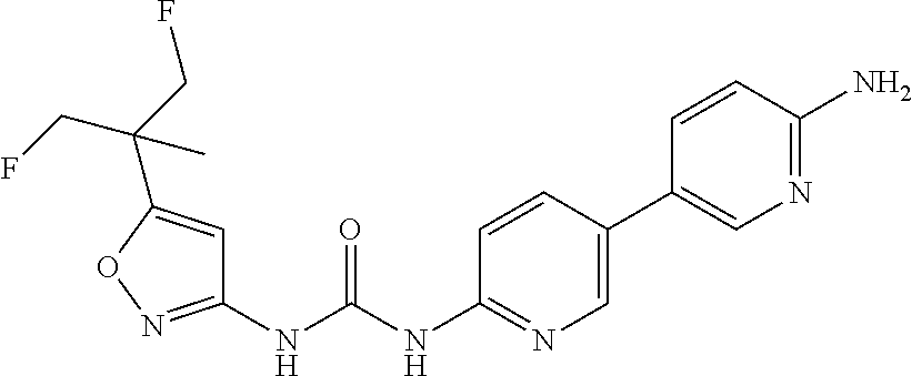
C1(NC(NC2=NC=C(C3=CN=C(N)C=C3)C=C2)=O)=NOC(C(CF)(CF)C)=C1
